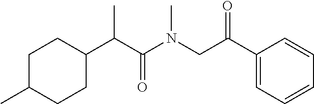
C1C(C)CCC(C(C(N(CC(C2=CC=CC=C2)=O)C)=O)C)C1
